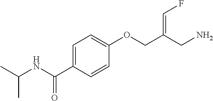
C1=C(C(NC(C)C)=O)C=CC(OCC(CN)=CF)=C1
